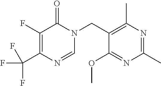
C1(F)=C(C(F)(F)F)N=CN(CC2=C(C)N=C(C)N=C2OC)C1=O
